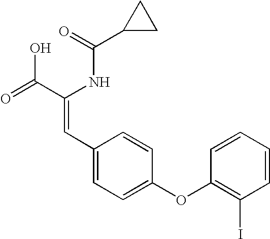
C(=O)(NC(C(=O)O)=CC1=CC=C(OC2=C(I)C=CC=C2)C=C1)C1CC1
